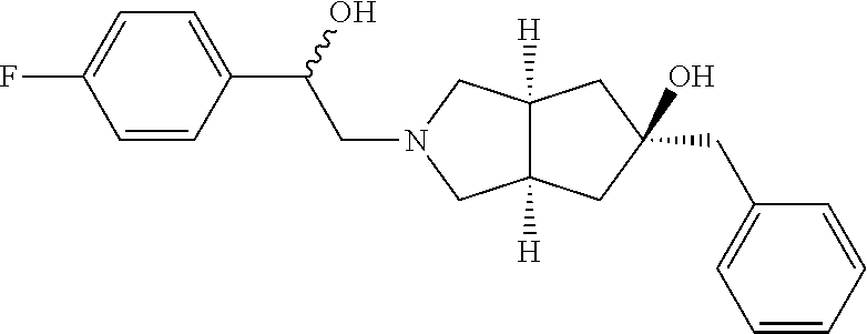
C1=CC(C(O)CN2CC3([H])C([H])(C2)CC(CC2=CC=CC=C2)(O)C3)=CC=C1F
